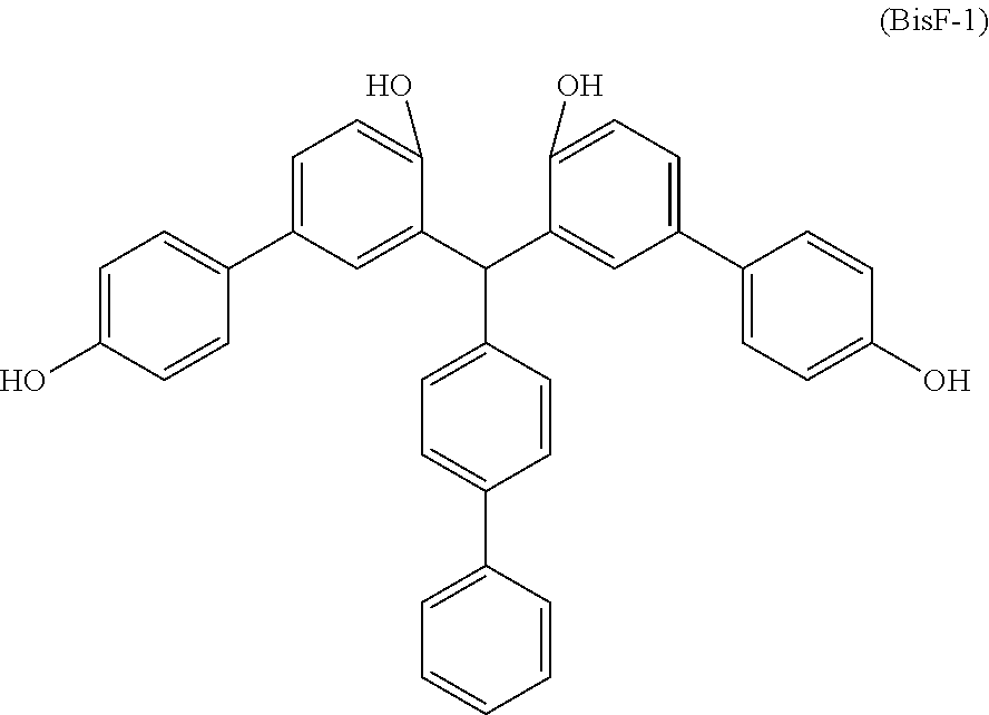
C1(C(C2=CC(C3=CC=C(O)C=C3)=CC=C2O)C2=CC=C(C3=CC=CC=C3)C=C2)=CC(C2=CC=C(O)C=C2)=CC=C1O
